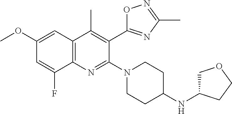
C1(OC)=CC2=C(N=C(N3CCC(NC4COCC4)CC3)C(C3=NC(C)=NO3)=C2C)C(F)=C1
